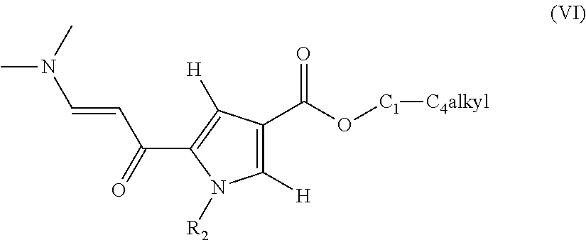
C(C=CN(C)C)(=O)C1=C([H])C(C(O[C1][C4alkyl])=O)=C([H])N1[R2]
